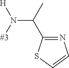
C(N([#3])[H])(C1=NC=CS1)C
